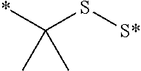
*C(S[S*])(C)C
